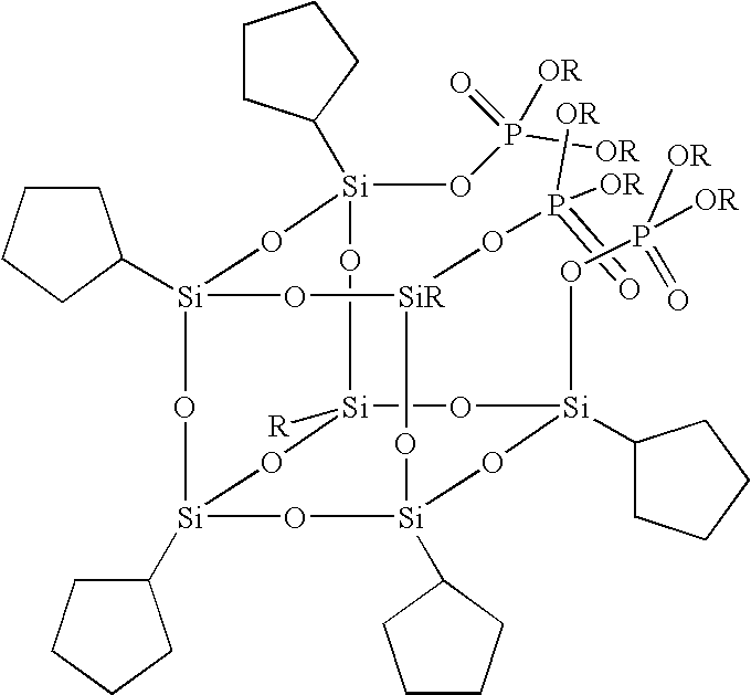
[Si]12(C3CCCC3)O[SiR](OP([OR])([OR])=O)O[Si]3(C4CCCC4)O[Si](C4CCCC4)(O1)O[Si]([R])(O[Si](OP([OR])([OR])=O)(C1CCCC1)O2)O[Si](OP([OR])([OR])=O)(C1CCCC1)O3
